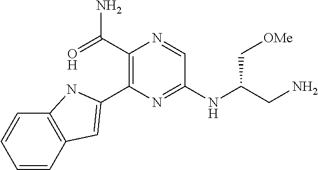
C1=CC=CC2=C1NC(C1=C(C(=O)N)N=CC(NC(CN)C[OMe])=N1)=C2
